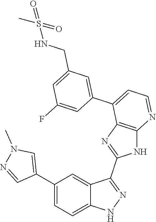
C1(C2=CC=C3C(=C2)C(C2=NC4=C(N2)N=CC=C4C2=CC(CNS(=O)(C)=O)=CC(F)=C2)=NN3)=CN(C)N=C1
